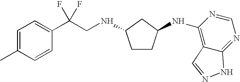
C1=C(C)C=CC(C(CNC2CCC(NC3=C4C(=NC=N3)NN=C4)C2)(F)F)=C1
